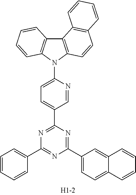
C1=CC=CC(C2=NC(C3=CC=C4C(=C3)C=CC=C4)=NC(C3=CC=C(N4C5=C(C6=C4C=CC=C6)C4=C(C=C5)C=CC=C4)N=C3)=N2)=C1
